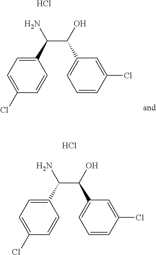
C1(C(C(O)C2=CC=CC(Cl)=C2)N)=CC=C(Cl)C=C1.Cl.C1(C(C(O)C2=CC=CC(Cl)=C2)N)=CC=C(Cl)C=C1.Cl
